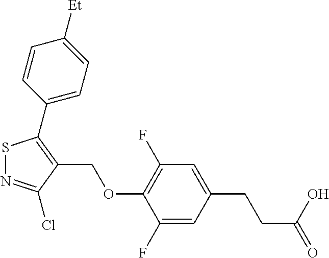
S1N=C(Cl)C(COC2=C(F)C=C(CCC(=O)O)C=C2F)=C1C1=CC=C([Et])C=C1
